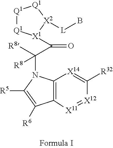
C12=C([X11]=[X12]C([R32])=[X14]1)C([R6])=C([R5])N2C(C(=O)[X1]1[Q1][Q1][Q1][X2]1[L]B)([R8])[R8]
